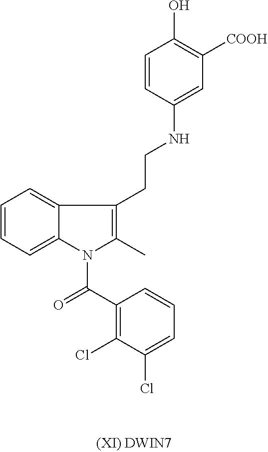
C(CC1=C(C)N(C(C2=C(Cl)C(Cl)=CC=C2)=O)C2=CC=CC=C12)NC1=CC([COOH])=C(O)C=C1
